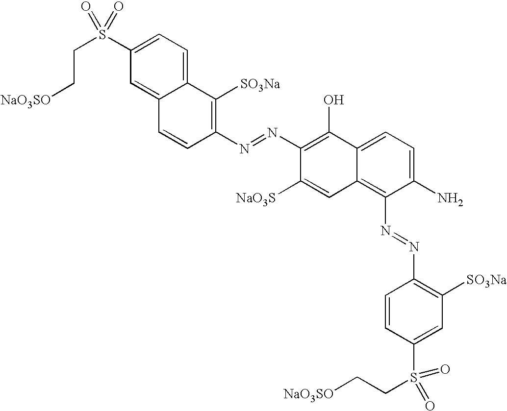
C1([SO3Na])=C(N=NC2=C(O)C3=CC=C(N)C(N=NC4=C([SO3Na])C=C(S(CC[NaO3SO])(=O)=O)C=C4)=C3C=C2[NaO3S])C=CC2=CC(S(CC[NaO3SO])(=O)=O)=CC=C12
